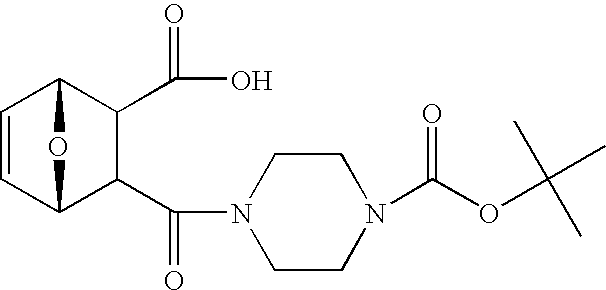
C1=CC2C(C(=O)N3CCN(C(OC(C)(C)C)=O)CC3)C(C(=O)O)C1O2
